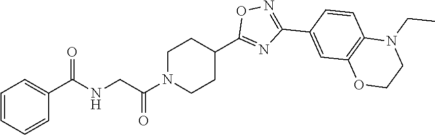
C1=CC=CC(C(NCC(N2CCC(C3=NC(C4=CC5=C(C=C4)N(CC)CCO5)=NO3)CC2)=O)=O)=C1
